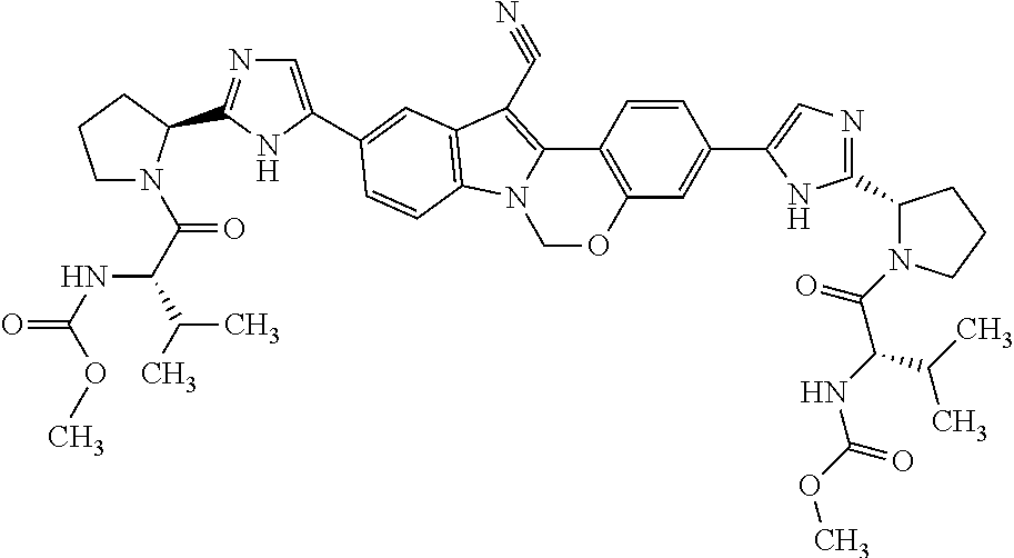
C1N(C(=O)C(NC(=O)OC)C(C)C)C(C2=NC=C(C3=CC4=C(N5C(=C4C#N)C4=C(C=C(C6=CN=C(C7N(C(C(C(C)C)NC(=O)OC)=O)CCC7)N6)C=C4)OC5)C=C3)N2)CC1
